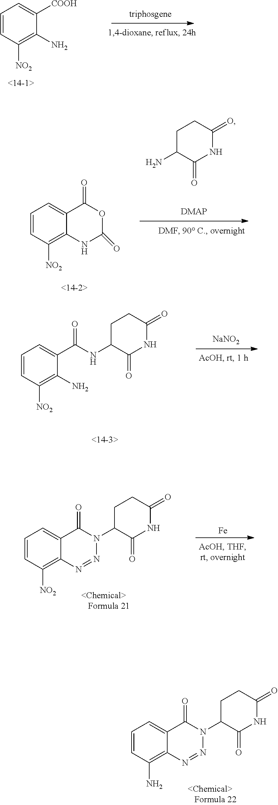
C1=CC(N)=C2C(=C1)C(=O)N(C1C(=O)NC(=O)CC1)N=N2.C1=CC([NO2])=C(N)C([COOH])=C1.C1=CC([NO2])=C2C(=C1)C(=O)OC(=O)N2.C1C(N)C(=O)NC(=O)C1.C1=CC([NO2])=C(N)C(C(NC2C(=O)NC(=O)CC2)=O)=C1.[NaNO2].C1=CC([NO2])=C2C(=C1)C(=O)N(C1C(=O)NC(=O)CC1)N=N2.[Fe]
